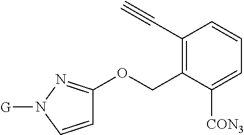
C1=CN([G])N=C1OCC1=C(C#C)C=CC=C1[CON3]
